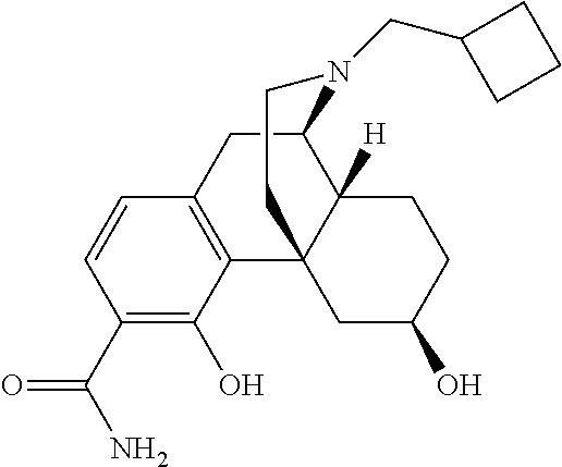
C1(C(N)=O)=C(O)C2=C(C=C1)CC1N(CC3CCC3)CCC23CC(O)CCC31[H]
